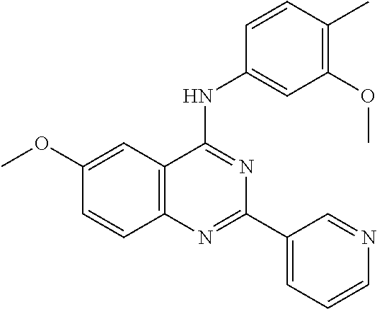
C1(OC)=CC2=C(C=C1)N=C(C1=CC=CN=C1)N=C2NC1=CC(OC)=C(C)C=C1
